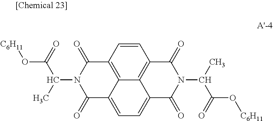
C1=C2C3=C(C=CC4=C3C(=C1)C(=O)N(C(C)C(=O)O[C6H11])C4=O)C(=O)N(C(C(=O)O[C6H11])C)C2=O
